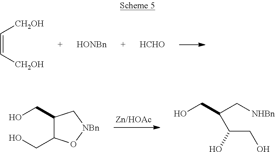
C1(CO)C(CO)O[NBn]C1.OCC(C[NHBn])C(CO)O.C(=C[CH2OH])[CH2OH].[HCHO]
